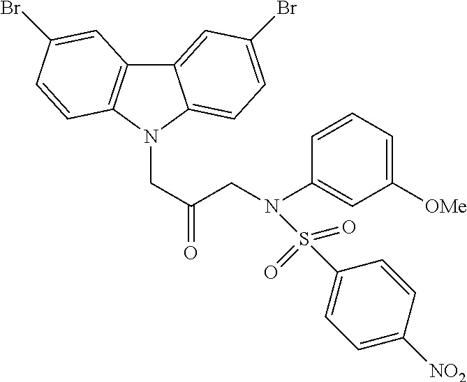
C12=CC(Br)=CC=C1N(CC(CN(C1=CC([OMe])=CC=C1)S(C1=CC=C([NO2])C=C1)(=O)=O)=O)C1=C2C=C(Br)C=C1
